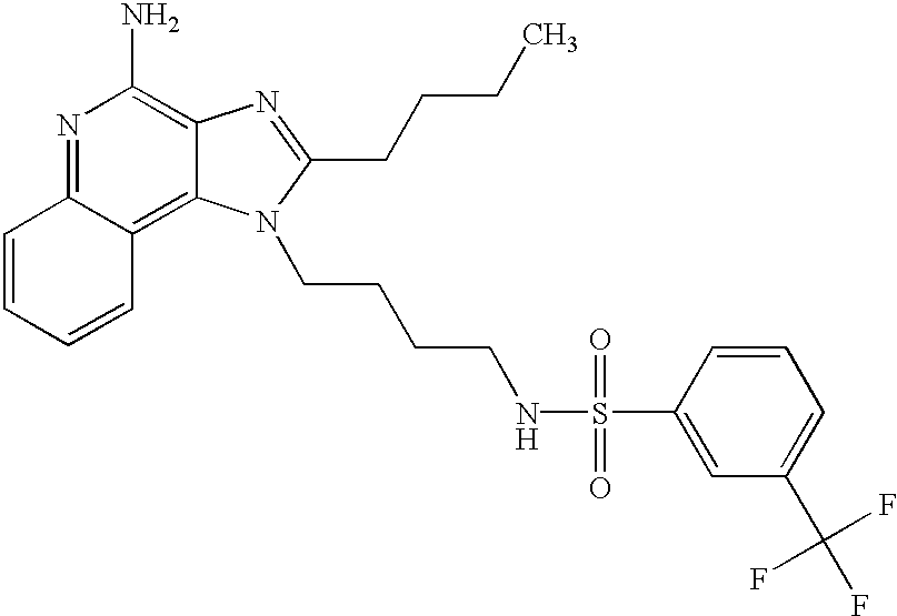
N1=C2C(=C3C(=C1N)N=C(CCCC)N3CCCCNS(C1=CC(C(F)(F)F)=CC=C1)(=O)=O)C=CC=C2
